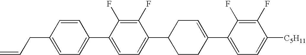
C1(F)=C(F)C(C2=CCC(C3=CC=C(C4=CC=C(CC=C)C=C4)C(F)=C3F)CC2)=CC=C1[C5H11]
